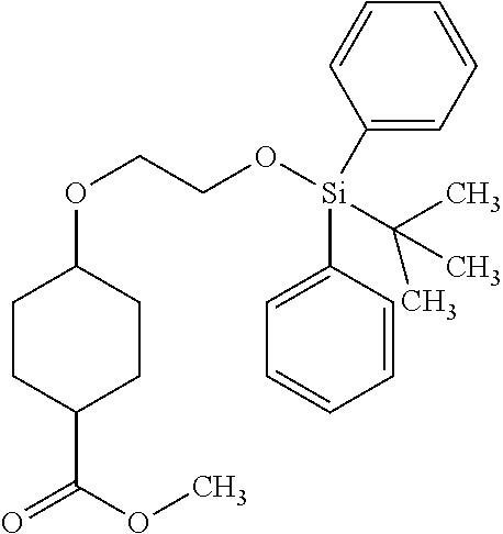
C1CC(C(OC)=O)CCC1OCCO[Si](C1=CC=CC=C1)(C(C)(C)C)C1=CC=CC=C1
